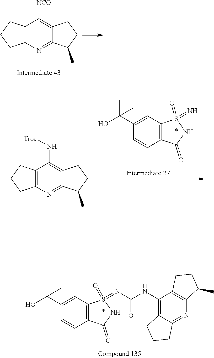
C12=C(C(=O)NS1(=NC(NC1=C3C(=NC4=C1CCC4C)CCC3)=O)=O)C=CC(C(O)(C)C)=C2.C12=C(N=C3C(=C1[NCO])CCC3C)CCC2.C12=C(N=C3C(=C1N[Troc])CCC3C)CCC2.C12=C(C(=O)NS1(=N)=O)C=CC(C(O)(C)C)=C2
